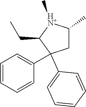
CCC1[HN+](C)C(C)CC1(C1=CC=CC=C1)C1=CC=CC=C1
